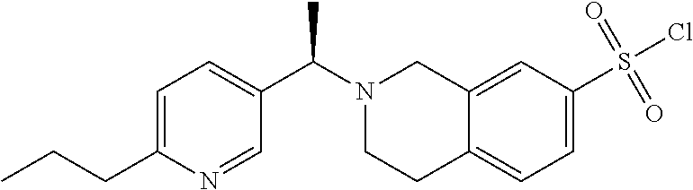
C1=C(CCC)N=CC(C(N2CCC3=CC=C(S(Cl)(=O)=O)C=C3C2)C)=C1
